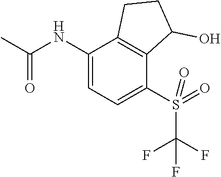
O=C(C)NC1=CC=C(S(=O)(=O)C(F)(F)F)C2=C1CCC2O
